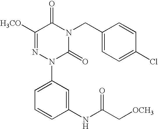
C1([H3CO])=NN(C2=CC=CC(NC(C[OCH3])=O)=C2)C(=O)N(CC2=CC=C(Cl)C=C2)C1=O
